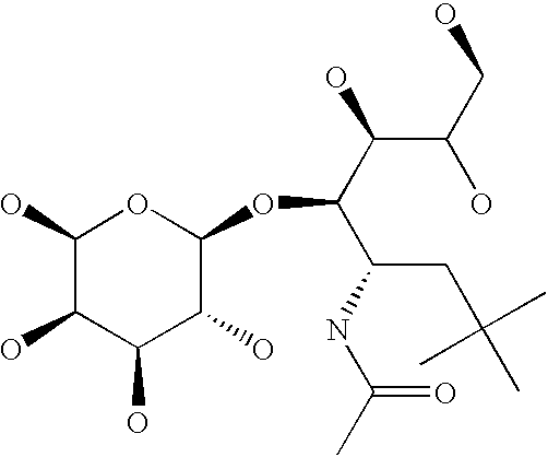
C1(O)C(O)C(O)C(O)C(OC(C(O)C(CO)O)C(NC(C)=O)CC(C)(C)C)O1
